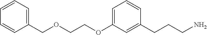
C1=C(OCCOCC2=CC=CC=C2)C=C(CCCN)C=C1
